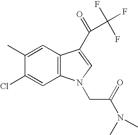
C1(C)=CC2=C(C=C1Cl)N(CC(N(C)C)=O)C=C2C(=O)C(F)(F)F
